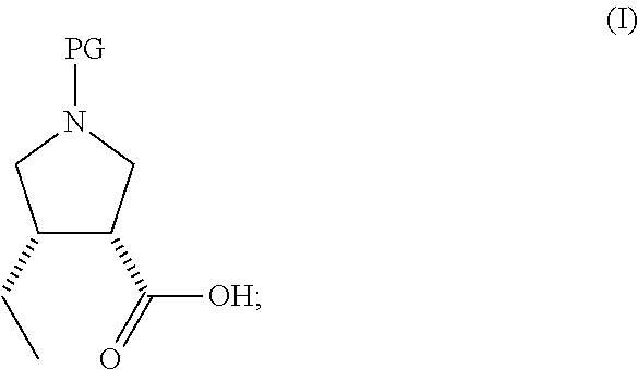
C1(CC)C(C(=O)[OH])CN([PG])C1
